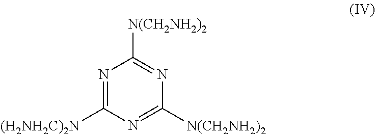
N1=C([(H2NH2C)2N])N=C([N(CH2NH2)2])N=C1[N(CH2NH2)2]
